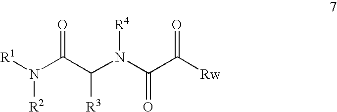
[R1]N(C(C(N(C(C([Rw])=O)=O)[R4])[R3])=O)[R2]
